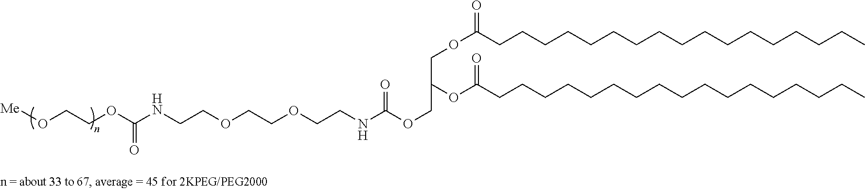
C(COC(NCCOCCOCCNC(OCCO[Me])=O)=O)(COC(CCCCCCCCCCCCCCCCC)=O)OC(=O)CCCCCCCCCCCCCCCCC
